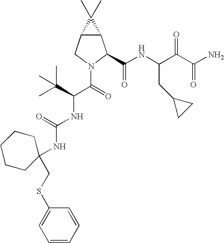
C12C(CN(C(=O)C(C(C)(C)C)NC(NC3(CSC4=CC=CC=C4)CCCCC3)=O)C1C(NC(C(C(N)=O)=O)CC1CC1)=O)C2(C)C
